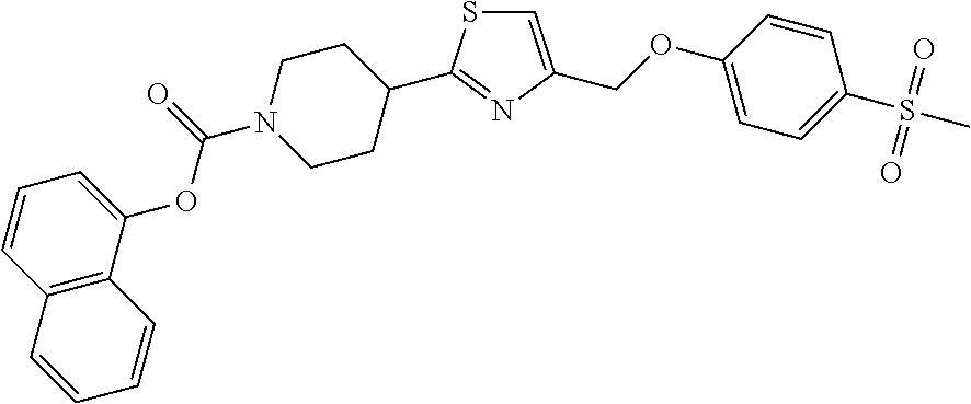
C1=C(COC2=CC=C(S(C)(=O)=O)C=C2)N=C(C2CCN(C(=O)OC3=CC=CC4=C3C=CC=C4)CC2)S1
